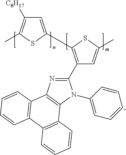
C1=C(C2=C(C3=NC4=C(N3C3=CC=CC=C3)C3=C(C5=C4C=CC=C5)C=CC=C3)C=C(C)S2)SC(C)=C1[C8H17]
